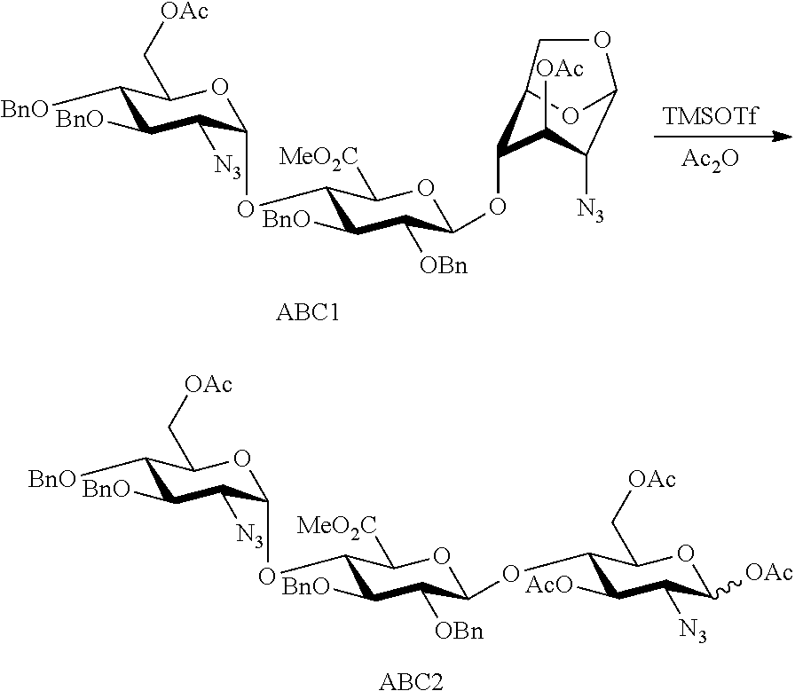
[ABC2].C1([BnO])C([BnO])C([N3])C(OC2C([BnO])C([OBn])C(OC3C([AcO])C([N3])C([OAc])OC3C[OAc])OC2[MeO2C])OC1C[OAc].[TMSOTf].[Ac2O].[ABC1].C1([BnO])C([BnO])C([N3])C(OC2C([BnO])C([OBn])C(OC3C4OC(C([N3])C3[OAc])OC4)OC2[MeO2C])OC1C[OAc]
